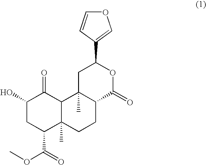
C1(O)CC(C(=O)OC)C2(C)C(C1=O)C1(C)C(CC2)C(=O)OC(C2=COC=C2)C1
